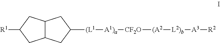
C12C(CC([R1])C1)CC([(L1][A1)a][CF2O][(A2][L2)b][A3][R2])C2
